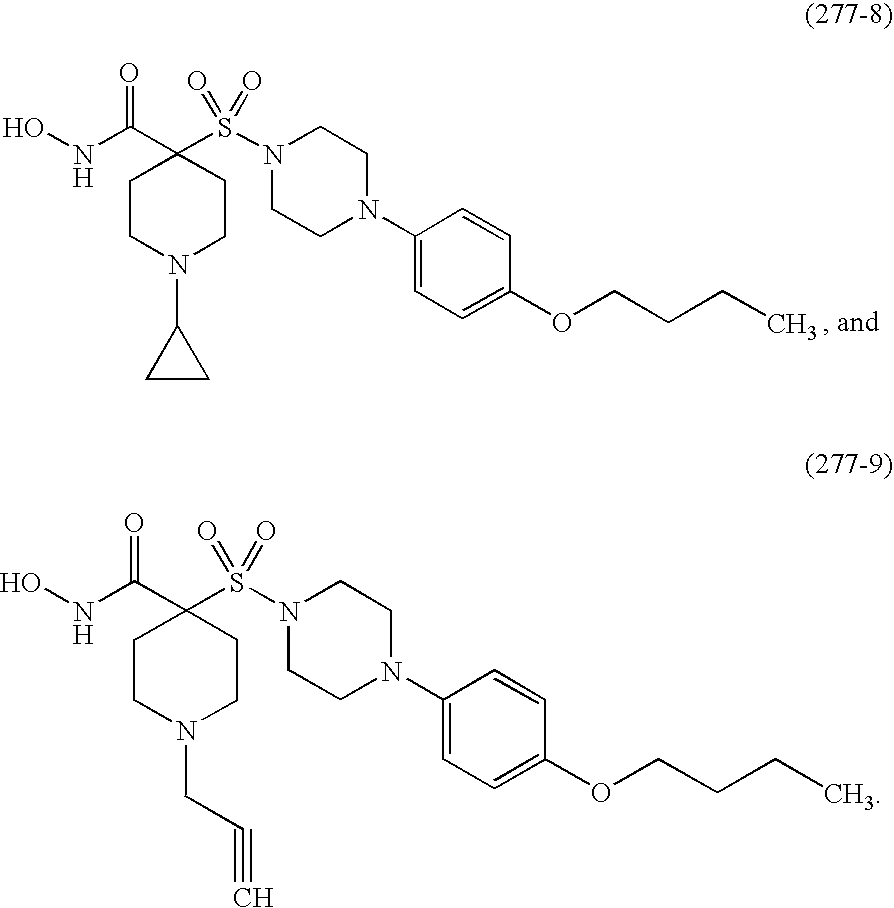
C1(N2CCN(S(C3(C(=O)NO)CCN(C4CC4)CC3)(=O)=O)CC2)=CC=C(OCCCC)C=C1.C1(N2CCN(S(C3(C(=O)NO)CCN(CC#C)CC3)(=O)=O)CC2)=CC=C(OCCCC)C=C1
